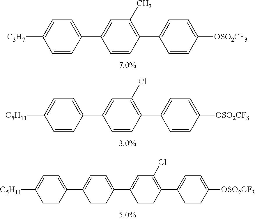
C1([C3H7])=CC=C(C2=CC(C)=C(C3=CC=C([OSO2CF3])C=C3)C=C2)C=C1.C1([C5H11])=CC=C(C2=CC(Cl)=C(C3=CC=C([OSO2CF3])C=C3)C=C2)C=C1.C1([C5H11])=CC=C(C2=CC=C(C3=CC(Cl)=C(C4=CC=C([OSO2CF3])C=C4)C=C3)C=C2)C=C1
